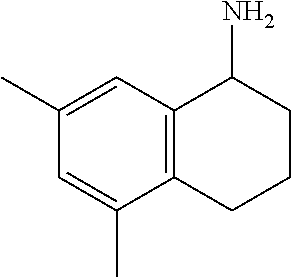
C12=C(C(C)=CC(C)=C1)CCCC2N
